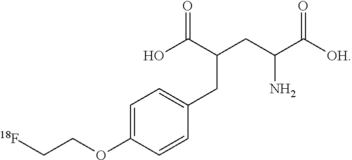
C1=C(OCC[18F])C=CC(CC(CC(C([OH])=O)N)C(O)=O)=C1
